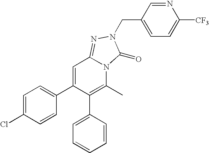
C1=C(C2=CC=C(Cl)C=C2)C(C2=CC=CC=C2)=C(C)N2C1=NN(CC1=CC=C([CF3])N=C1)C2=O
